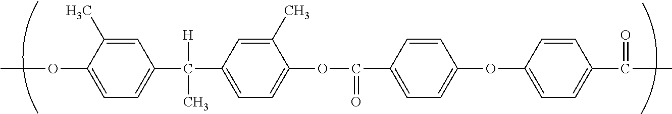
C1=C(C)C(OC)=CC=C1C(C1=CC=C(OC(C2=CC=C(OC3=CC=C(C(C)=O)C=C3)C=C2)=O)C(C)=C1)(C)[H]
